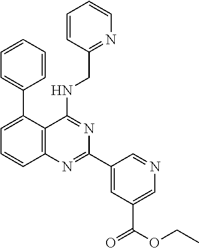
C1=CC=CC=C1C1=CC=CC2=C1C(NCC1=NC=CC=C1)=NC(C1=CC(C(=O)OCC)=CN=C1)=N2
